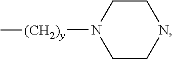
N1CCN([(CH2)y]C)CC1
